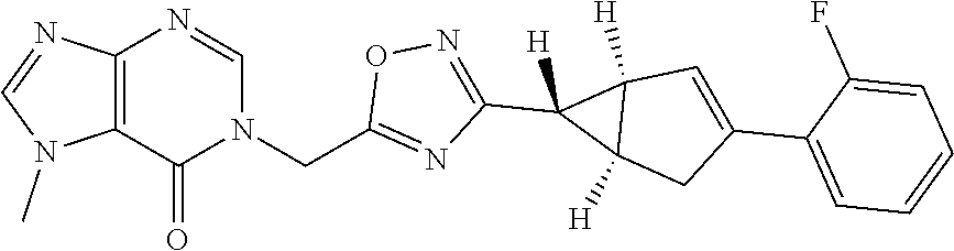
C12=C(C(=O)N(CC3=NC(C4([H])C5([H])C4([H])C=C(C4=CC=CC=C4F)C5)=NO3)C=N1)N(C)C=N2
